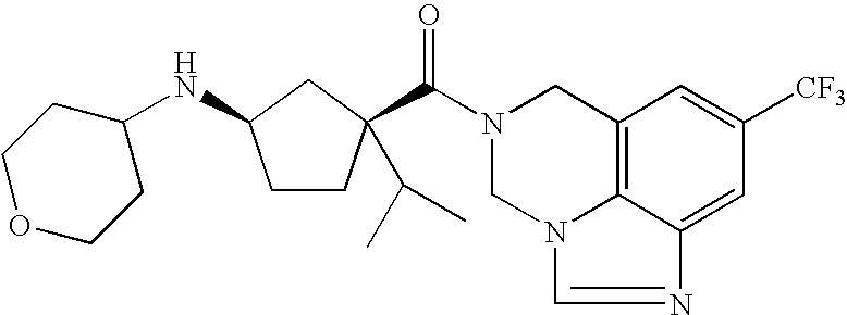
C1COCCC1NC1CC(C(N2CC3=C4N(C=NC4=CC([CF3])=C3)C2)=O)(C(C)C)CC1
